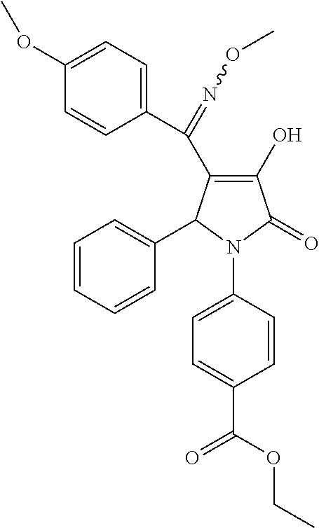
C1(C(=NOC)C2=C(O)C(=O)N(C3=CC=C(C(OCC)=O)C=C3)C2C2=CC=CC=C2)=CC=C(OC)C=C1
